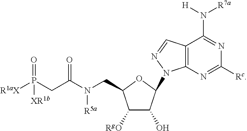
C1([RgO])C(O)C(N2C3=C(C(N([H])[R7a])=NC([Rc])=N3)C=N2)OC1CN(C(CP(=O)([R1aX])[XR1b])=O)[R5a]
